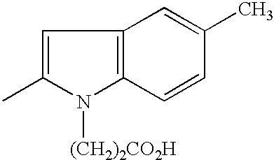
C1=C(C)N([(CH2)2CO2H])C2=C1C=C(C)C=C2
